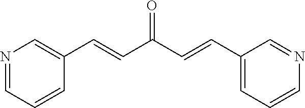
N1=CC=CC(C=CC(C=CC2=CC=CN=C2)=O)=C1
